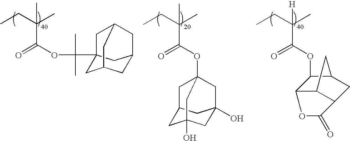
CCC(C)(C)C(OC(C)(C)C12CC3CC(C1)CC(C3)C2)=O.CCC(C)(C)C(OC12CC3CC(O)(CC(O)(C3)C1)C2)=O.CCC(C)([H])C(OC1C2C3C(CC1C3)C(=O)O2)=O
